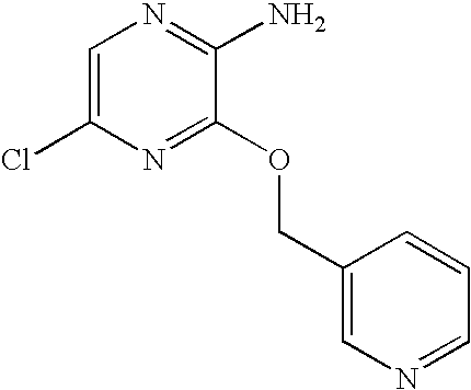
C1=C(Cl)N=C(OCC2=CN=CC=C2)C(N)=N1
